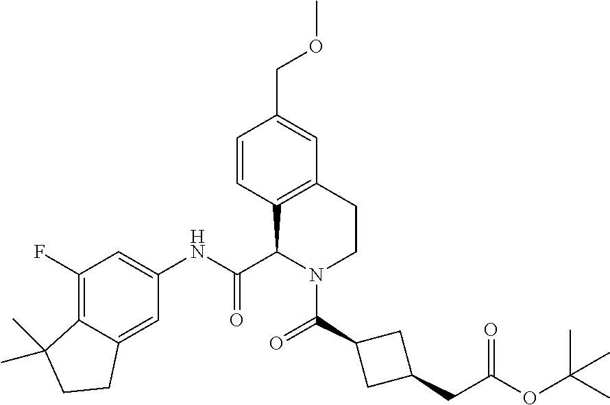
C1(F)=C2C(=CC(NC(C3N(C(=O)C4CC(CC(OC(C)(C)C)=O)C4)CCC4=C3C=CC(COC)=C4)=O)=C1)CCC2(C)C
